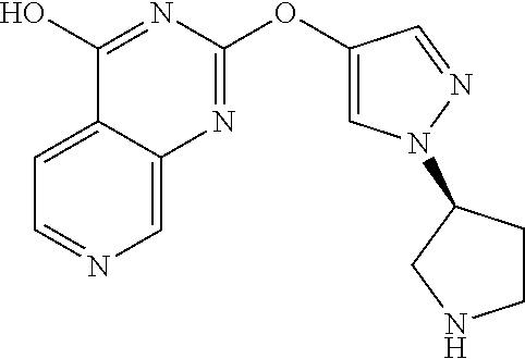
C1=C2C(=CC=N1)C(O)=NC(OC1=CN(C3CCNC3)N=C1)=N2
